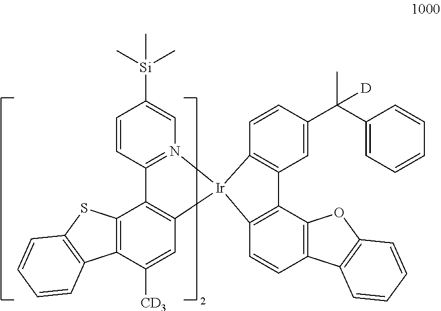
C1=CC2=N(C=C1[Si](C)(C)C)[Ir]1(C3=C2C2=C(C([CD3])=C3)C3=C(S2)C=CC=C3)C2=C(C=C(C(C3=CC=CC=C3)(C)[D])C=C2)C2=C1C=CC1=C2OC2=C1C=CC=C2
